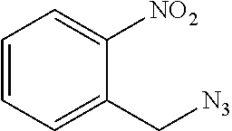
C1=CC=C(C[N3])C([NO2])=C1
